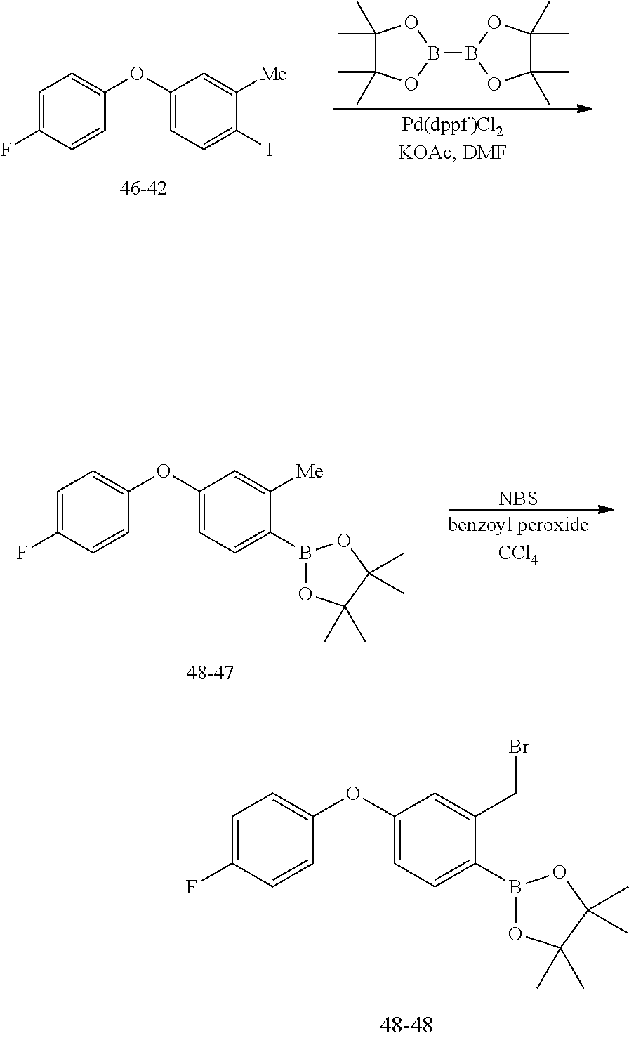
C1(C)(C)C(C)(C)OB(B2OC(C)(C)C(C)(C)O2)O1.C1=C(F)C=CC(OC2=CC=C(I)C([Me])=C2)=C1.C1=C(F)C=CC(OC2=CC=C(B3OC(C)(C)C(C)(C)O3)C(CBr)=C2)=C1.C1=C(F)C=CC(OC2=CC=C(B3OC(C)(C)C(C)(C)O3)C([Me])=C2)=C1.[NBS]
